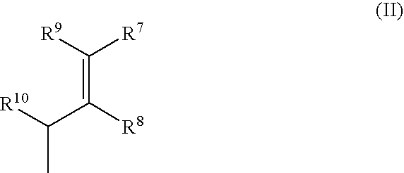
CC([R10])C([R8])=C([R9])[R7]
